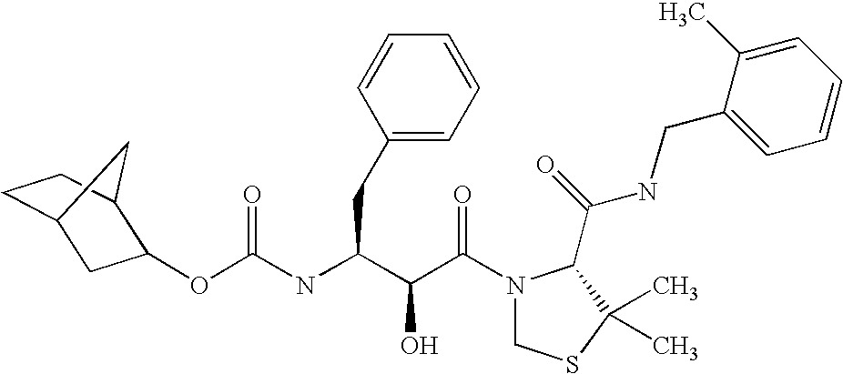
C(NC(C(C(N1CSC(C)(C)C1C(NCC1=CC=CC=C1C)=O)=O)O)CC1=CC=CC=C1)(OC1CC2CCC1C2)=O
